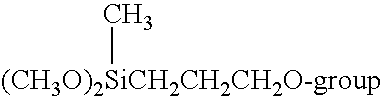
[(CH3O)2SiCH2CH2CH2O-group]C
